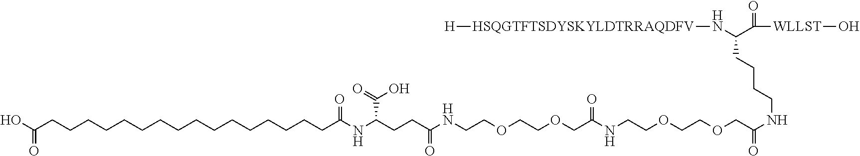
C(CCCCCCCCCCCCCCCCC(NC(CCC(NCCOCCOCC(NCCOCCOCC(NCCCCC(N[HSQGTFTSDYSKYLDTRRAQDFV][H])C([WLLST]O)=O)=O)=O)=O)C(=O)O)=O)(O)=O
